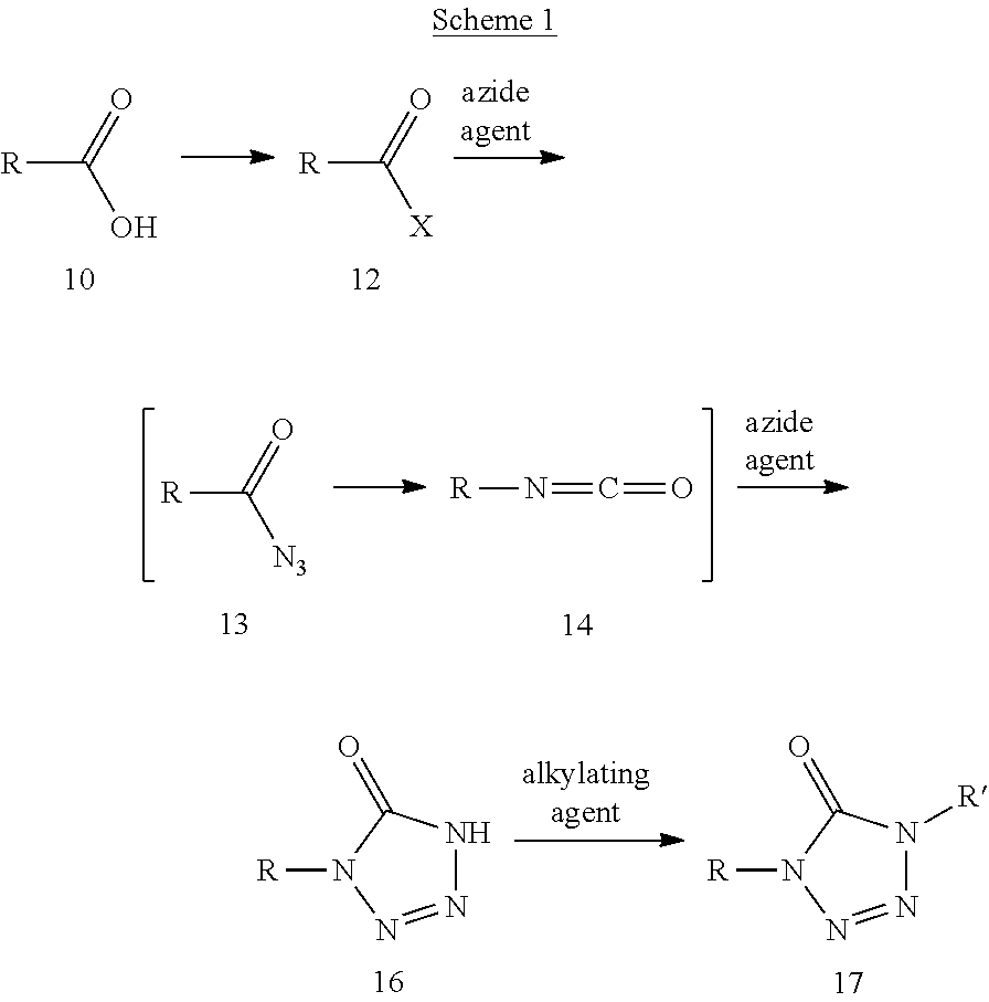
[R]C(=O)O.[R]C(=O)[X].[R]C(=O)[N3].[R]N=C=O.N1=NN([R])C(=O)N1.N1=NN([R])C(=O)N1[R]
